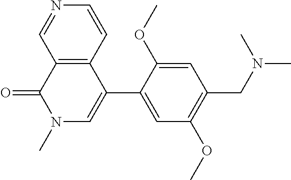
O=C1N(C)C=C(C2=CC(OC)=C(CN(C)C)C=C2OC)C2=C1C=NC=C2
